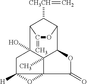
C12(O)CC3([H])C4(C(=O)OC(C14C)C1OC(=C)C2C1[CH3CH]=C)O3
